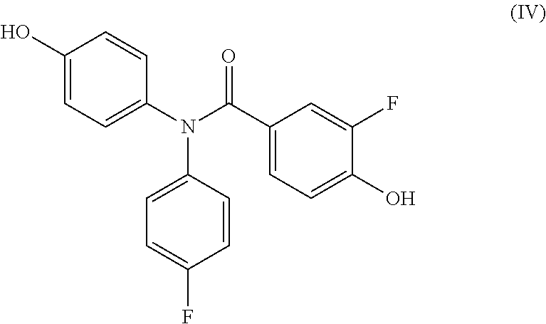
N(C1=CC=C(F)C=C1)(C1=CC=C(O)C=C1)C(C1=CC=C(O)C(F)=C1)=O
